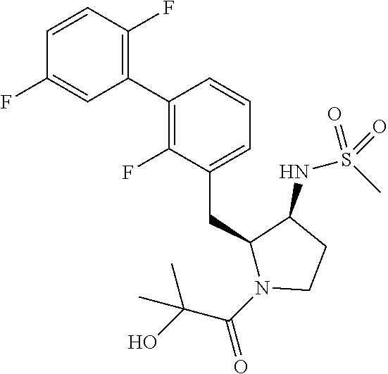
C1(C2=C(F)C(CC3N(C(C(O)(C)C)=O)CCC3NS(C)(=O)=O)=CC=C2)=C(F)C=CC(F)=C1
